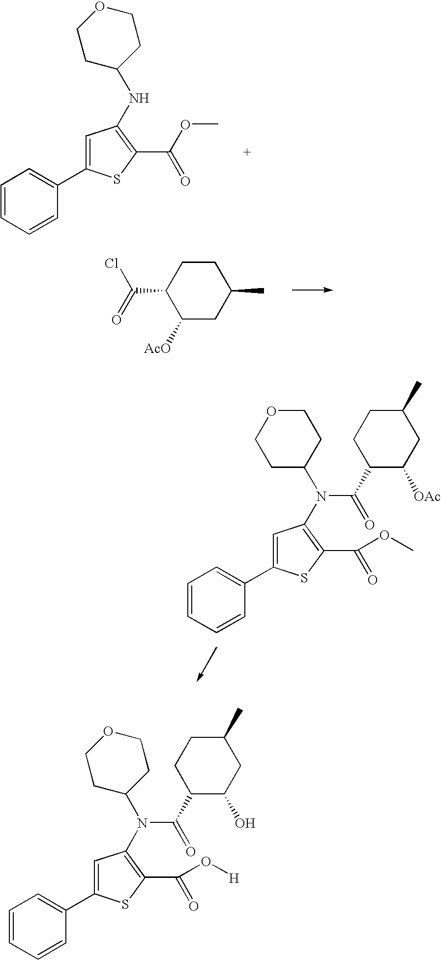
C1=CC=CC(C2=CC(NC3CCOCC3)=C(C(OC)=O)S2)=C1.C1([AcO])CC(C)CCC1C(=O)Cl.C1=CC=CC(C2=CC(N(C3CCOCC3)C(C3C([OAc])CC(C)CC3)=O)=C(C(=O)OC)S2)=C1.C1=CC=CC(C2=CC(N(C3CCOCC3)C(C3C(O)CC(C)CC3)=O)=C(C(=O)O[H])S2)=C1
